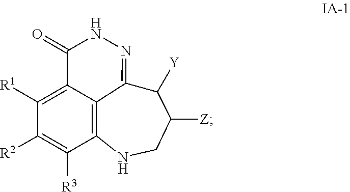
C12=C3C(=C([R1])C([R2])=C1[R3])C(=O)NN=C3C([Y])C([Z])CN2
